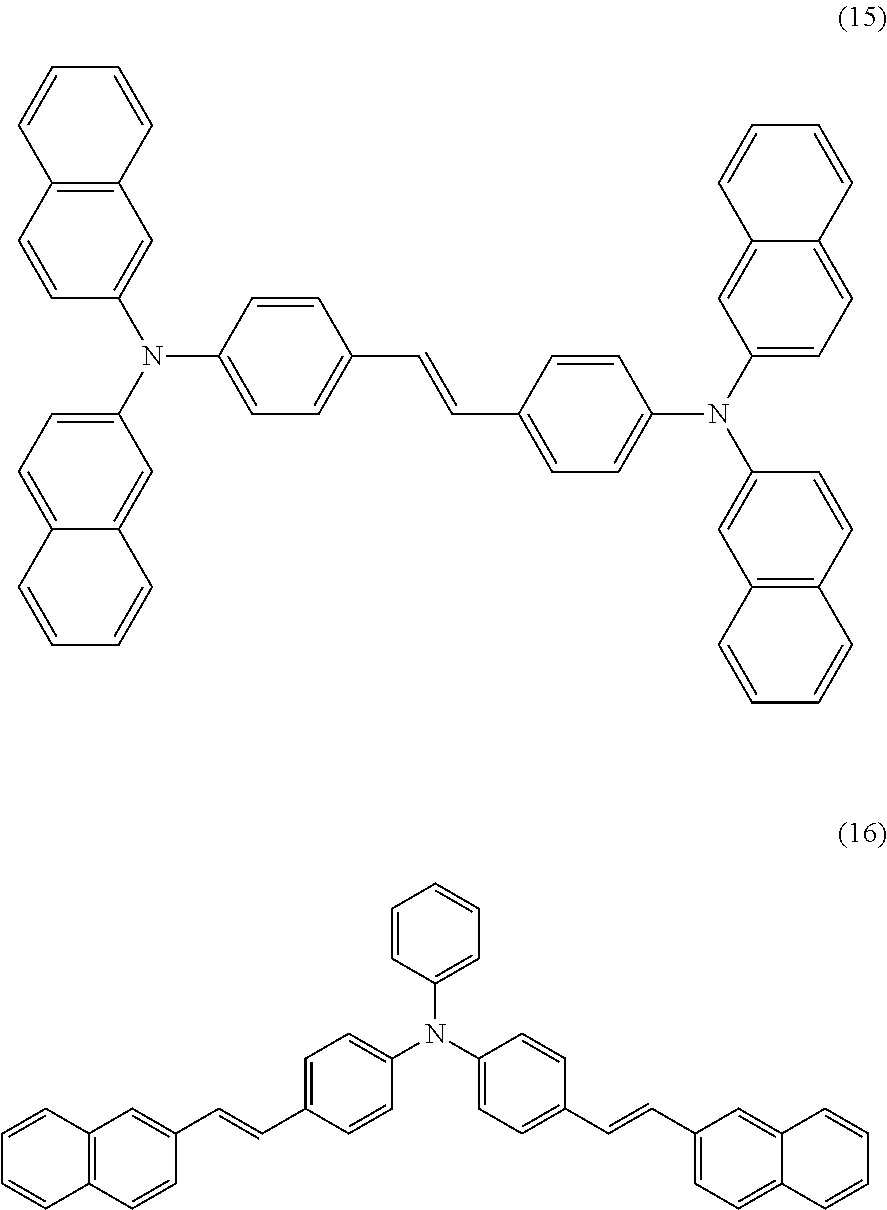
C1=CC2=C(C=C1)C=CC(N(C1=CC=C3C(=C1)C=CC=C3)C1=CC=C(C=CC3=CC=C(N(C4=CC=C5C(=C4)C=CC=C5)C4=CC5=C(C=C4)C=CC=C5)C=C3)C=C1)=C2.C1=CC(N(C2=CC=C(C=CC3=CC=C4C(=C3)C=CC=C4)C=C2)C2=CC=C(C=CC3=CC4=C(C=C3)C=CC=C4)C=C2)=CC=C1
